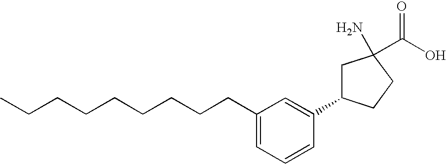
C1=C(CCCCCCCCC)C=C(C2CC(N)(C(O)=O)CC2)C=C1
